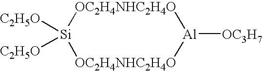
[OC2H4NHC2H4O]1[Al]([OC3H7])[OC2H4NHC2H4O][Si]1([C2H5O])[C2H5O]
